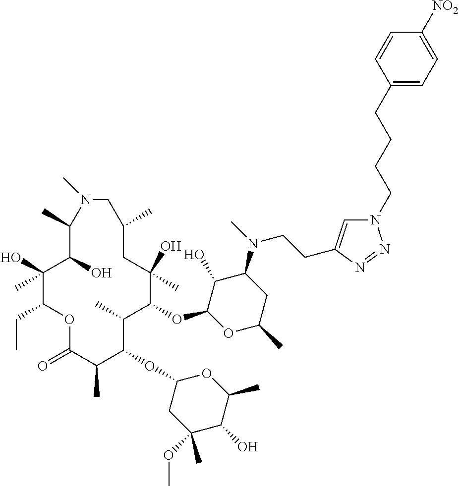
C1(O)C(OC2C(C)C(OC3CC(OC)(C)C(O)C(C)O3)C(C)C(=O)OC(CC)C(O)(C)C(O)C(C)N(C)CC(C)CC2(O)C)OC(C)CC1N(C)CCC1=CN(CCCCC2=CC=C([NO2])C=C2)N=N1
